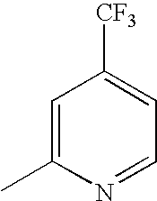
C1=C(C)N=CC=C1[CF3]
